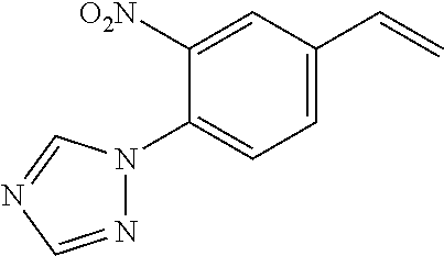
C1(N2N=CN=C2)=CC=C(C=C)C=C1[O2N]
